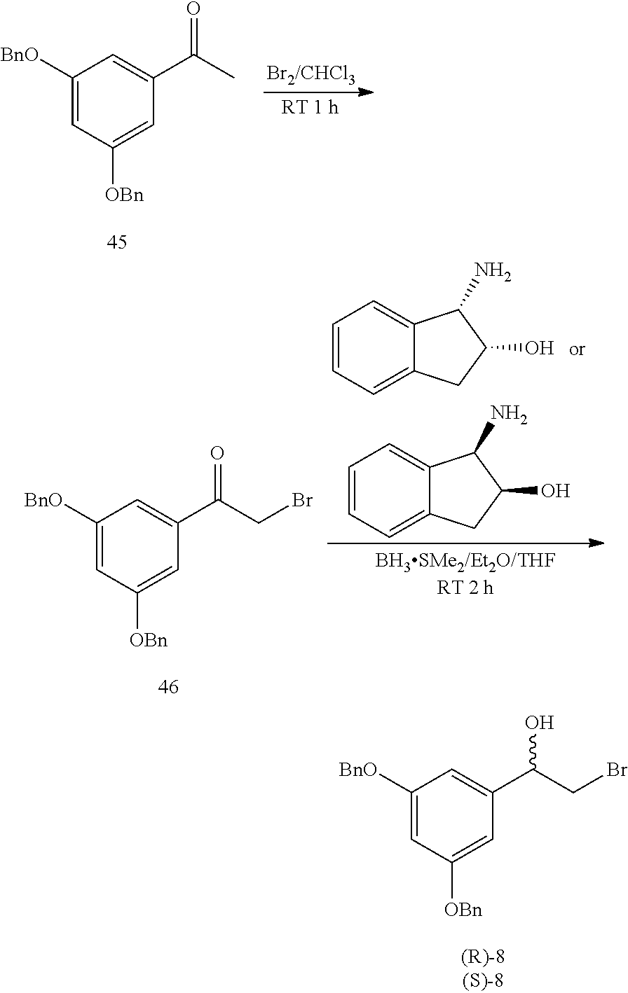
C1([BnO])=CC([OBn])=CC(C(CBr)O)=C1.[Br2/CHCl3].C1([BnO])=CC([OBn])=CC(C(C)=O)=C1.C1([BnO])=CC([OBn])=CC(C(CBr)=O)=C1.C1=CC=C2C(=C1)C(N)C(O)C2.C1=CC=C2C(=C1)C(N)C(O)C2
